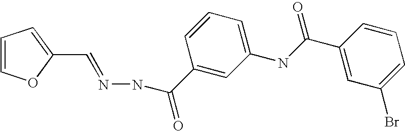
C1=COC(C=NNC(C2=CC(NC(C3=CC(Br)=CC=C3)=O)=CC=C2)=O)=C1
